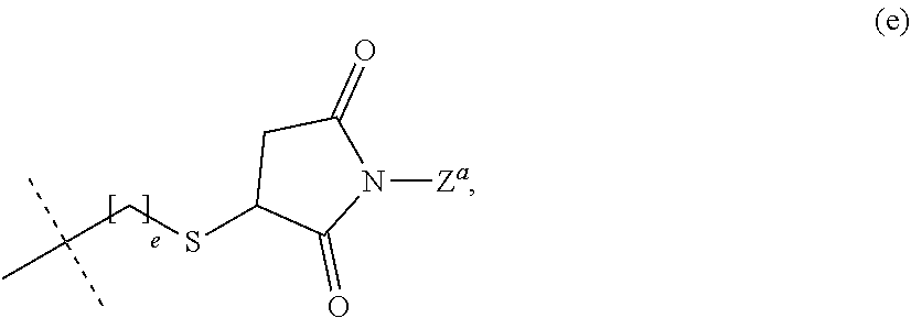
C(CSC1C(=O)N([Za])C(=O)C1)(C)(C)C
